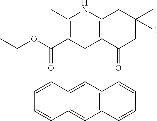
C1(C)=C(C(=O)OCC)C(C2=C3C(=CC4=C2C=CC=C4)C=CC=C3)C2=C(N1)CC(C)(C)CC2=O
